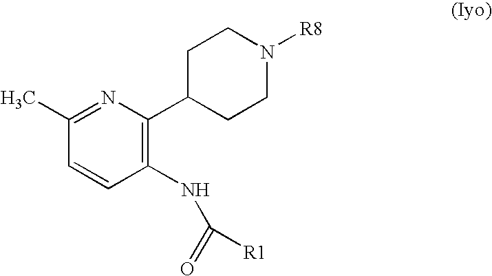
C1C(C2=C(NC(=O)[R1])C=CC(C)=N2)CCN([R8])C1
